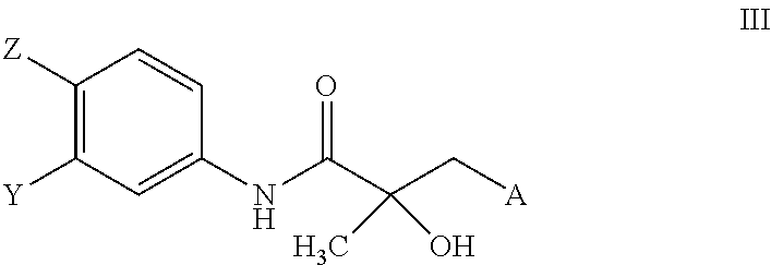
C1([Y])=C([Z])C=CC(NC(C(C[A])(C)O)=O)=C1
